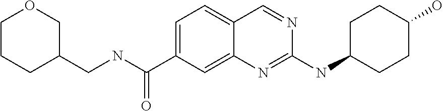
C1=C(C(NCC2COCCC2)=O)C=C2C(=C1)C=NC(NC1CCC(O)CC1)=N2
